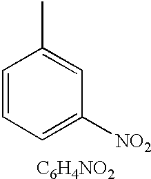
C1=CC=C([NO2])C=C1C.[C6H4NO2]
